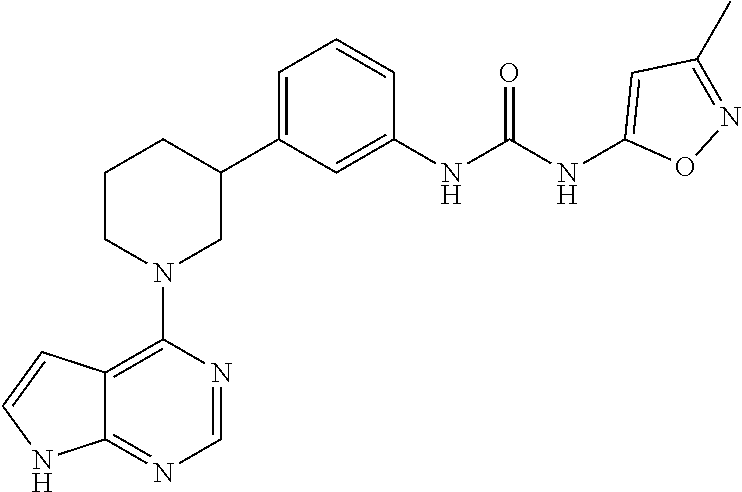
C12=C(N3CC(C4=CC=CC(NC(NC5=CC(C)=NO5)=O)=C4)CCC3)N=CN=C1NC=C2
